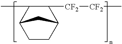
C12CCC(C([CF2][CF2]C)C1C)C2
